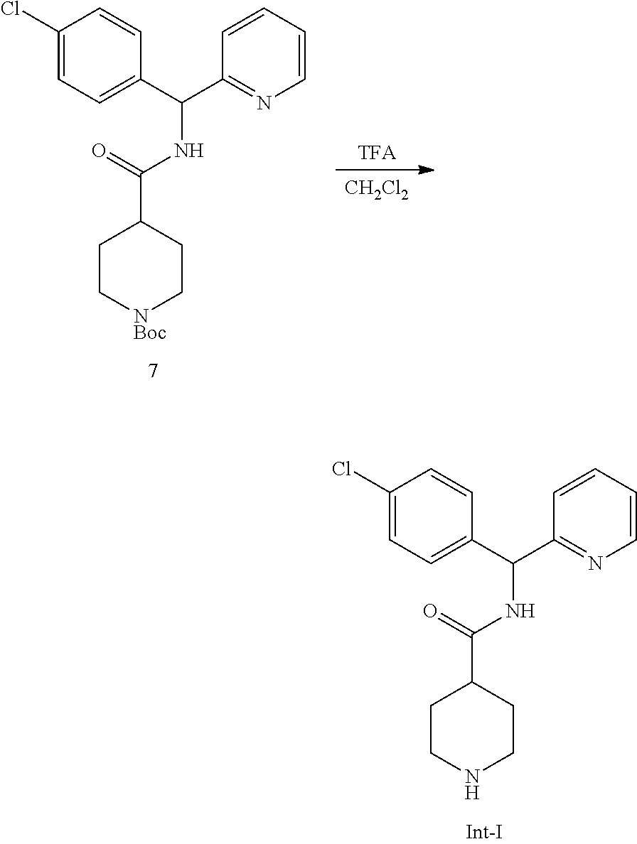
C1(Cl)=CC=C(C(C2=NC=CC=C2)NC(C2CCNCC2)=O)C=C1.[CH2Cl2].[TFA].C1(Cl)=CC=C(C(C2=NC=CC=C2)NC(C2CC[NBoc]CC2)=O)C=C1
